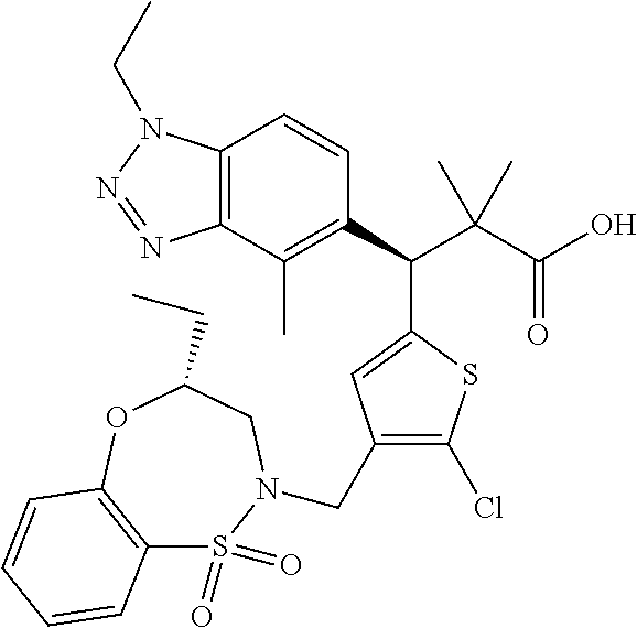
C12=C(OC(CC)CN(CC3=C(Cl)SC(C(C4=C(C)C5=C(C=C4)N(CC)N=N5)C(C(O)=O)(C)C)=C3)S1(=O)=O)C=CC=C2
